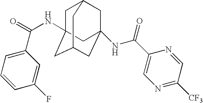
C1=C(C(=O)NC23CC4CC(NC(C5=CN=C([CF3])C=N5)=O)(CC(C2)C4)C3)C=C(F)C=C1
